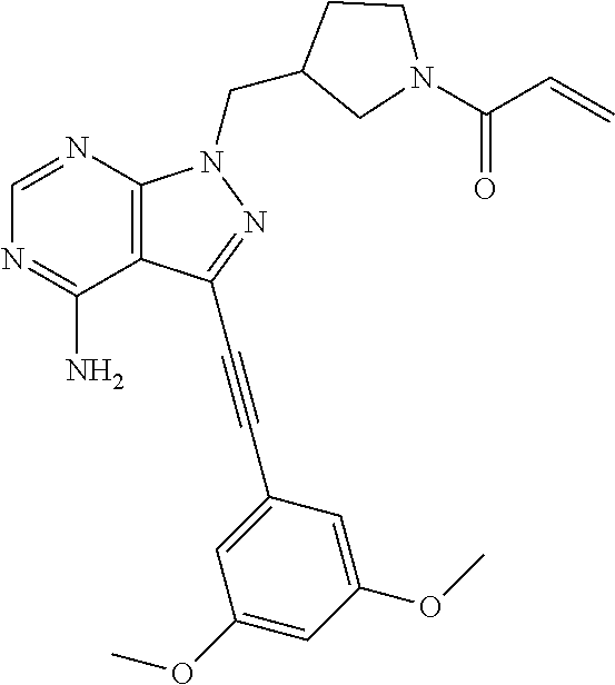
C1=NC2=C(C(N)=N1)C(C#CC1=CC(OC)=CC(OC)=C1)=NN2CC1CN(C(C=C)=O)CC1
